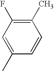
C1(C)=C(F)C=C(C)C=C1
